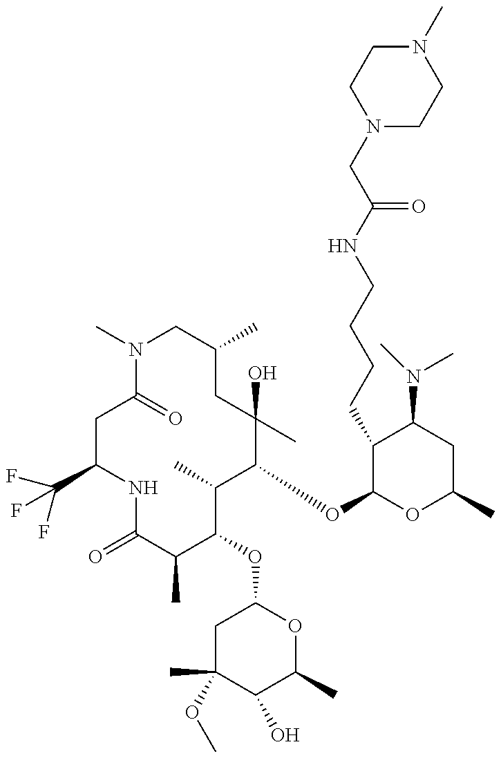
C1(C(F)(F)F)CC(=O)N(C)CC(C)CC(C)(O)C(OC2OC(C)CC(N(C)C)C2CCCCNC(=O)CN2CCN(C)CC2)C(C)C(OC2CC(C)(OC)C(O)C(C)O2)C(C)C(=O)N1
